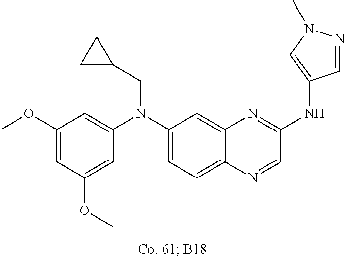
C1(OC)=CC(OC)=CC(N(C2=CC=C3C(=C2)N=C(NC2=CN(C)N=C2)C=N3)CC2CC2)=C1
